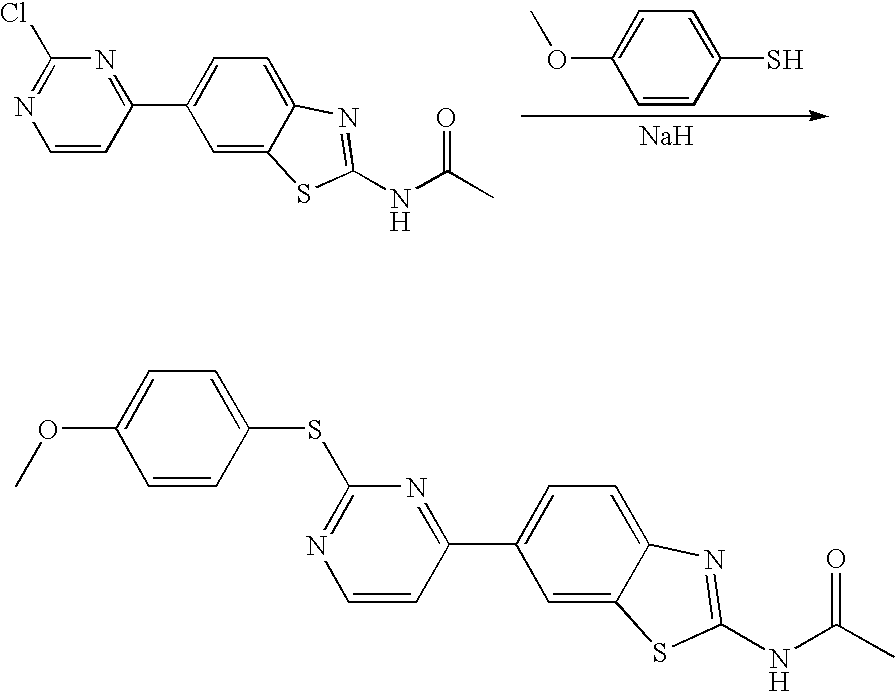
[Na].C1=CC(S)=CC=C1OC.C1=CC(C2=CC=C3C(=C2)SC(NC(C)=O)=N3)=NC(Cl)=N1.C1=CC(C2=CC=C3C(=C2)SC(NC(C)=O)=N3)=NC(SC2=CC=C(OC)C=C2)=N1
